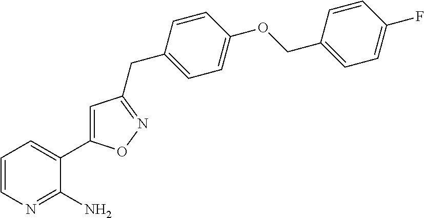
C1=CN=C(N)C(C2=CC(CC3=CC=C(OCC4=CC=C(F)C=C4)C=C3)=NO2)=C1
